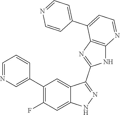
C1=NC=C(C2=C(F)C=C3C(=C2)C(C2=NC4=C(N2)N=CC=C4C2=CC=NC=C2)=NN3)C=C1
